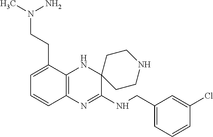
C12=C(N=C(NCC3=CC=CC(Cl)=C3)C3(N1)CCNCC3)C=CC=C2CCN(C)N
